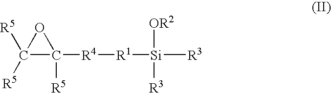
[R4]([R1][Si]([R3])([OR2])[R3])C1([R5])C([R5])([R5])O1
